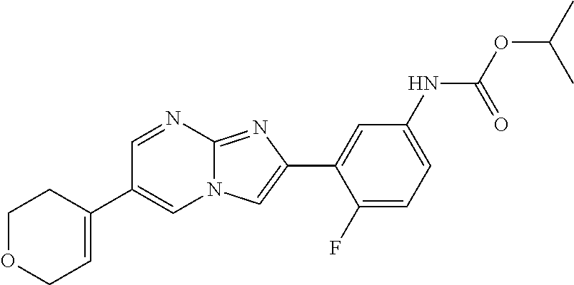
C1=NC2=NC(C3=CC(NC(OC(C)C)=O)=CC=C3F)=CN2C=C1C1=CCOCC1
